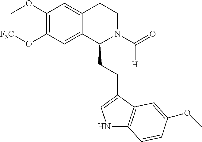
[F3C]OC1=C(OC)C=C2C(=C1)C(CCC1=CNC3=C1C=C(OC)C=C3)N(C(=O)[H])CC2
